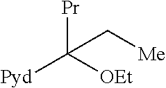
[Pr]C([OEt])([Pyd])C[Me]
